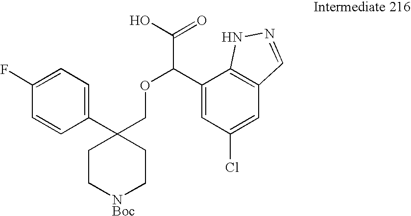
C1(C2(COC(C(O)=O)C3=CC(Cl)=CC4=C3NN=C4)CC[NBoc]CC2)=CC=C(F)C=C1
